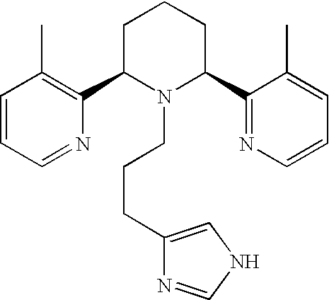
C1=CC=NC(C2N(CCCC3=CNC=N3)C(C3=NC=CC=C3C)CCC2)=C1C
